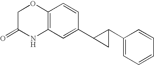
C12=C(C=C(C3CC3C3=CC=CC=C3)C=C1)NC(=O)CO2
